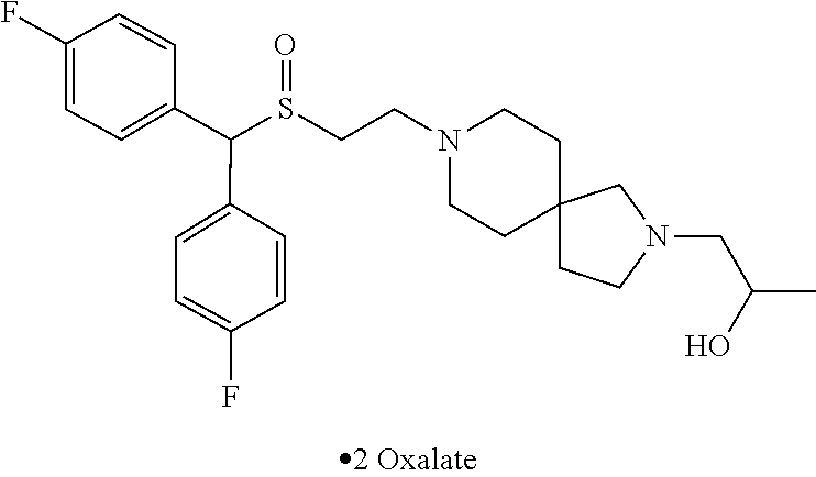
S(CCN1CCC2(CC1)CCN(CC(O)C)C2)(C(C1=CC=C(F)C=C1)C1=CC=C(F)C=C1)=O
